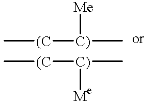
C[(C][C)]([Me])C.C[(C][C)](C)[Me]
